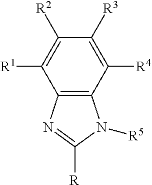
C12=C(C([R4])=C([R3])C([R2])=C1[R1])N([R5])C([R])=N2
